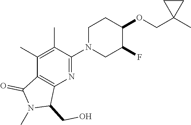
C1(C)=C(C)C(N2CC(F)C(OCC3(C)CC3)CC2)=NC2=C1C(=O)N(C)C2CO
